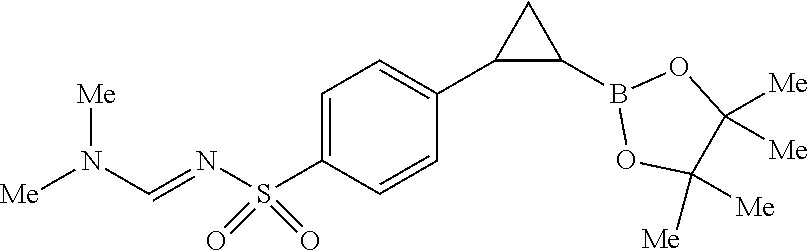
C1=C(S(N=CN([Me])[Me])(=O)=O)C=CC(C2C(B3OC([Me])([Me])C([Me])([Me])O3)C2)=C1
